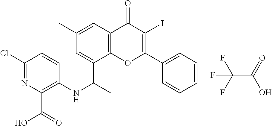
C1=C(C)C=C(C(C)NC2=C(C(=O)O)N=C(Cl)C=C2)C2=C1C(=O)C(I)=C(C1=CC=CC=C1)O2.C(C(O)=O)(F)(F)F
